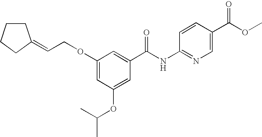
O(C1=CC(OC(C)C)=CC(C(NC2=NC=C(C(OC)=O)C=C2)=O)=C1)CC=C1CCCC1
